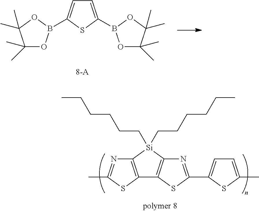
C1=C(B2OC(C)(C)C(C)(C)O2)SC(B2OC(C)(C)C(C)(C)O2)=C1.C12=C(N=C(C)S1)[Si](CCCCCC)(CCCCCC)C1=C2SC(C2=CC=C(C)S2)=N1
